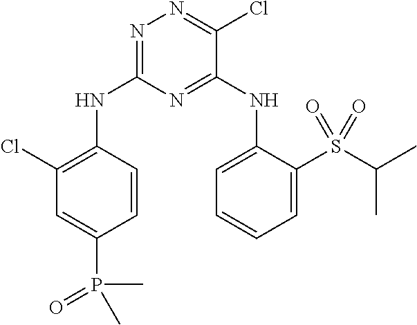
C1=CC(NC2=NN=C(Cl)C(NC3=CC=CC=C3S(C(C)C)(=O)=O)=N2)=C(Cl)C=C1P(C)(=O)C
